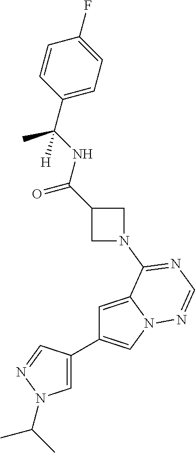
C1=C2N(C=C1C1=CN(C(C)C)N=C1)N=CN=C2N1CC(C(NC(C2=CC=C(F)C=C2)(C)[H])=O)C1
